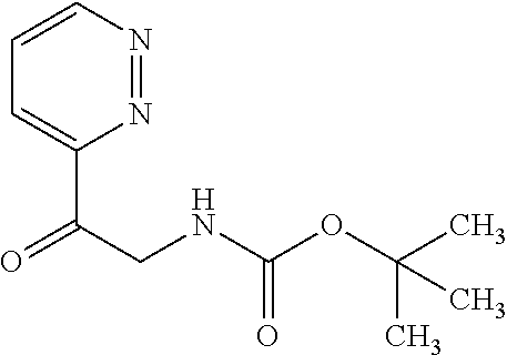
C1=CC=C(C(CNC(OC(C)(C)C)=O)=O)N=N1
